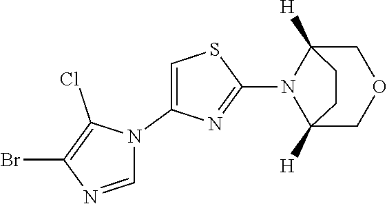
C1=NC(Br)=C(Cl)N1C1=CSC(N2C3([H])COCC2([H])CC3)=N1
